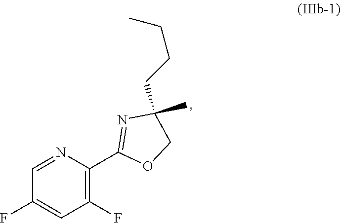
C1=NC(C2=NC(C)(CCCC)CO2)=C(F)C=C1F
